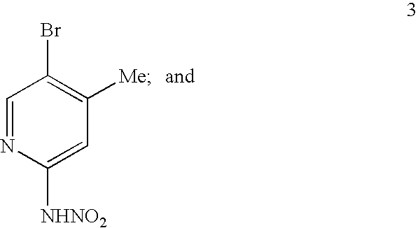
C1=NC([NHNO2])=CC([Me])=C1Br
